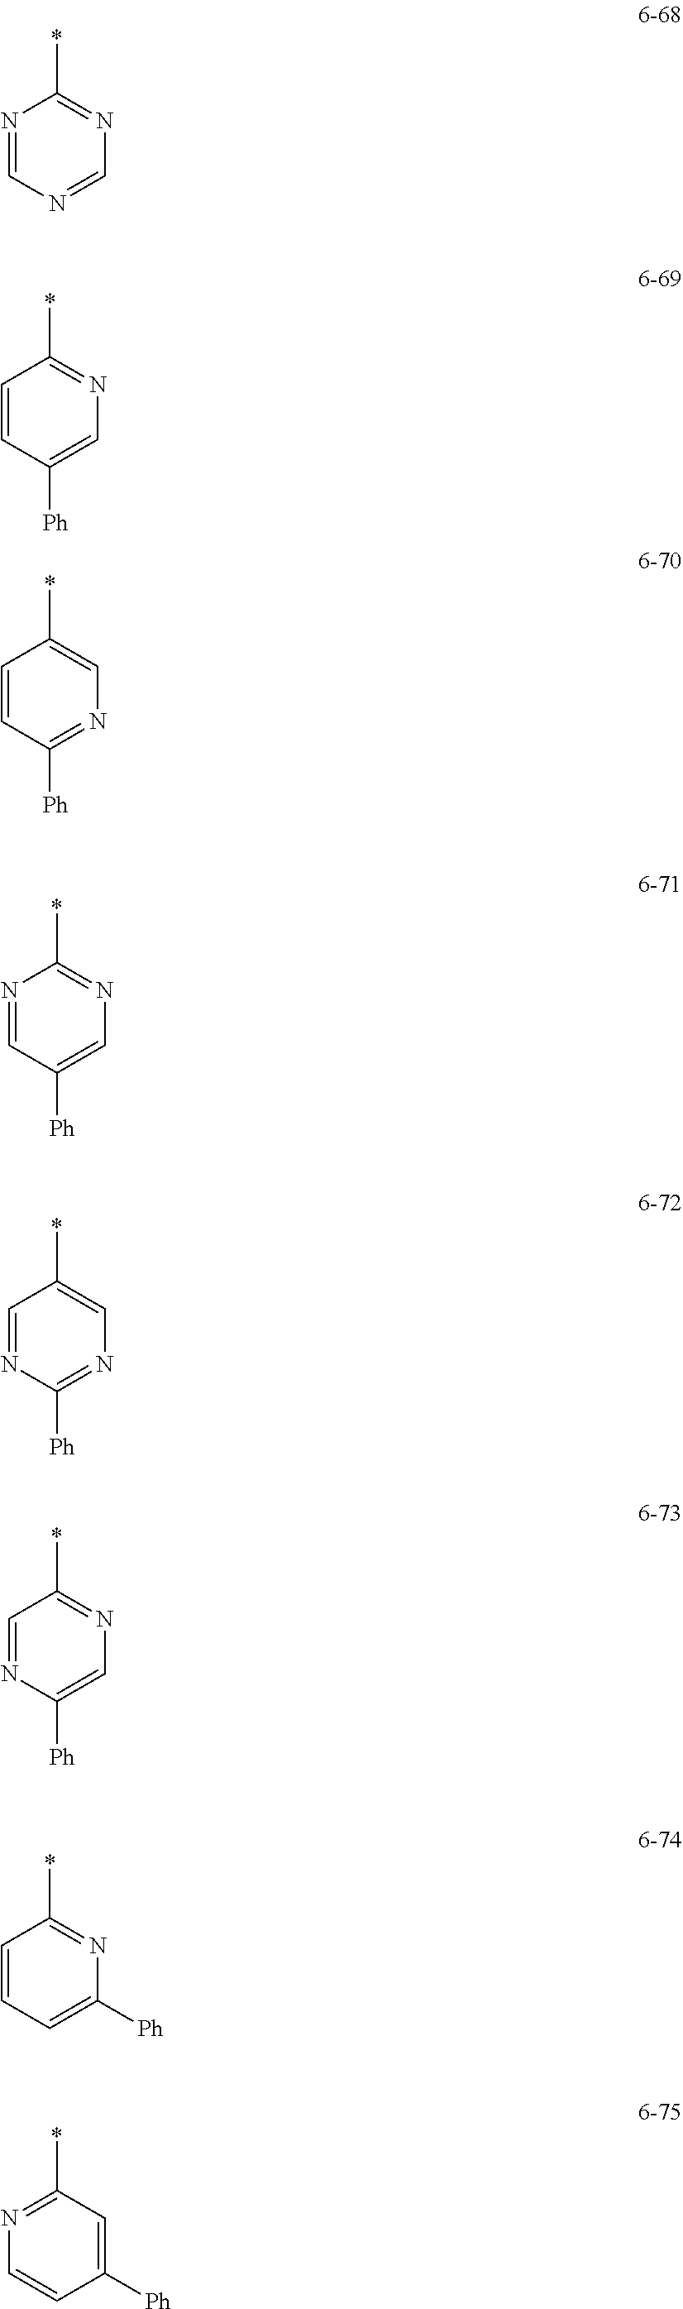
N1=CN=CN=C1*.C1=CC([Ph])=CN=C1*.C1=CC([Ph])=NC=C1*.N1=CC([Ph])=CN=C1*.C1=NC([Ph])=NC=C1*.C1=NC([Ph])=CN=C1*.C1=CC=C([Ph])N=C1*.N1=C(*)C=C([Ph])C=C1
